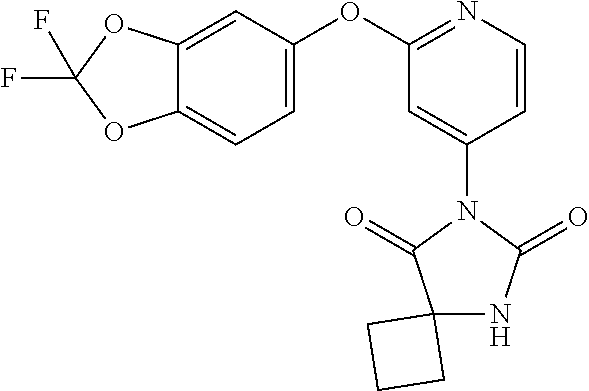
C12(NC(=O)N(C3=CC(OC4=CC=C5C(=C4)OC(F)(F)O5)=NC=C3)C1=O)CCC2
